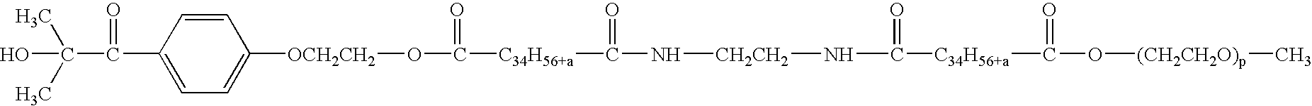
C1=CC(C(C(C)(C)O)=O)=CC=C1[OCH2CH2]OC([C34H56+a]C(N[CH2CH2]NC([C34H56+a]C(O[(CH2CH2O)p]C)=O)=O)=O)=O
